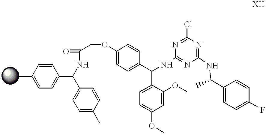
CC1=CC=C(C(C2=CC=C(C)C=C2)NC(COC2=CC=C(C(C3=CC=C(OC)C=C3OC)NC3=NC(NC(C4=CC=C(F)C=C4)C)=NC(Cl)=N3)C=C2)=O)C=C1
